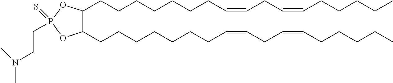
C1(CCCCCCCC=CCC=CCCCCC)C(CCCCCCCC=CCC=CCCCCC)OP(=S)(CCN(C)C)O1
